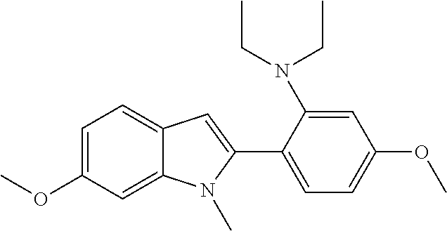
C1=C(OC)C=C2C(=C1)C=C(C1=CC=C(OC)C=C1N(CC)CC)N2C
